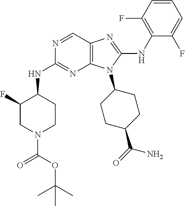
N1=CC2=C(N=C1NC1CCN(C(OC(C)(C)C)=O)CC1F)N(C1CCC(C(=O)N)CC1)C(NC1=C(F)C=CC=C1F)=N2
